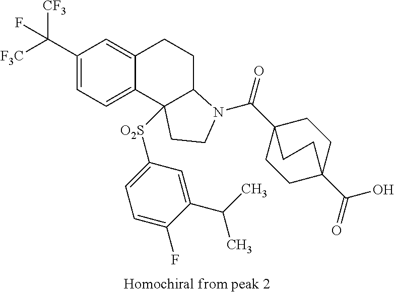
C(C1=CC=C2C(=C1)CCC1C2([O2S]C2=CC=C(F)C(C(C)C)=C2)CCN1C(=O)C12CCC(C(O)=O)(CC1)CC2)([F3C])([CF3])F
